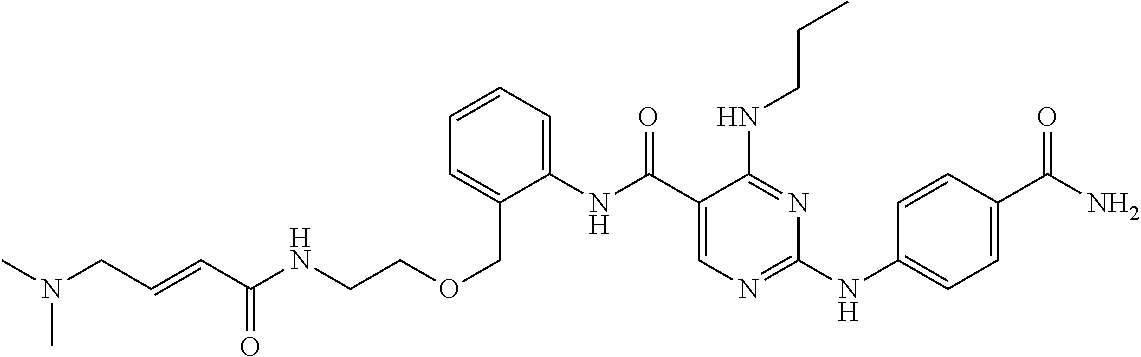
C1=C(COCCNC(C=CCN(C)C)=O)C(NC(C2=CN=C(NC3=CC=C(C(N)=O)C=C3)N=C2NCCC)=O)=CC=C1
